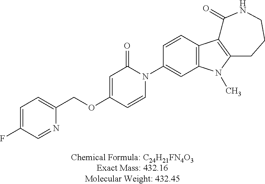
C1=C(F)C=NC(COC2=CC(=O)N(C3=CC4=C(C=C3)C3=C(N4C)CCCNC3=O)C=C2)=C1
